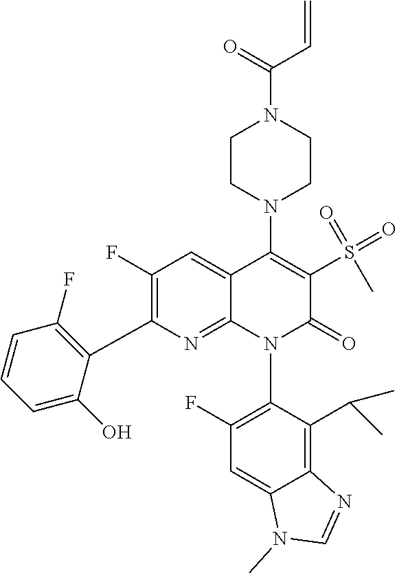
C1=C2C(=C(C(C)C)C(N3C(=O)C(S(=O)(=O)C)=C(N4CCN(C(C=C)=O)CC4)C4=CC(F)=C(C5=C(F)C=CC=C5O)N=C34)=C1F)N=CN2C
